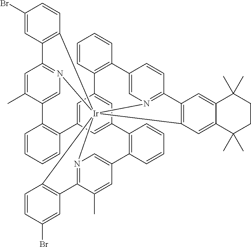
N12=C3C(C)=CC(=C1)C1=C(C=CC=C1)C1=CC4=CC(=C1)C1=C(C=CC=C1)C1=CN5=C(C=C1)C1=C([Ir]256(N2=C(C=C(C)C(=C2)C2=C4C=CC=C2)C2=C6C=CC(Br)=C2)C2=C3C=C(Br)C=C2)C=C2C(=C1)C(C)(C)CCC2(C)C
